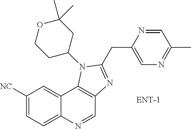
C1([NC])=CC=C2C(=C1)C1=C(C=N2)N=C(CC2=CN=C(C)C=N2)N1C1CC(C)(C)OCC1
